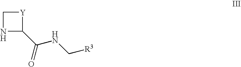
[Y]1CNC1C(=O)NC[R3]
